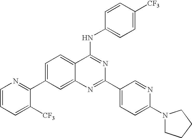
C1=CC=C([CF3])C(C2=CC=C3C(=C2)N=C(C2=CC=C(N4CCCC4)N=C2)N=C3NC2=CC=C([CF3])C=C2)=N1
